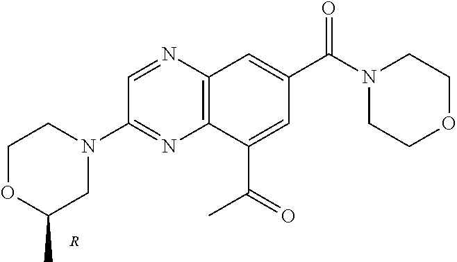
C12=C(N=CC(N3CCOC(C)C3)=N1)C=C(C(N1CCOCC1)=O)C=C2C(=O)C.[R]
